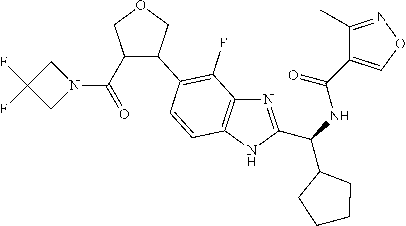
C1(C(N2CC(F)(F)C2)=O)C(C2=C(F)C3=C(C=C2)NC(C(C2CCCC2)NC(=O)C2=CON=C2C)=N3)COC1
